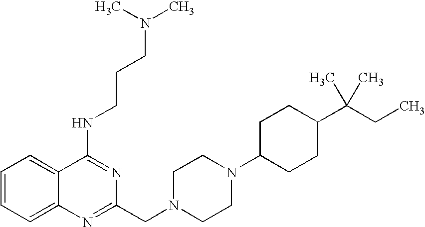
C1=CC=C2C(=C1)C(NCCCN(C)C)=NC(CN1CCN(C3CCC(C(CC)(C)C)CC3)CC1)=N2
